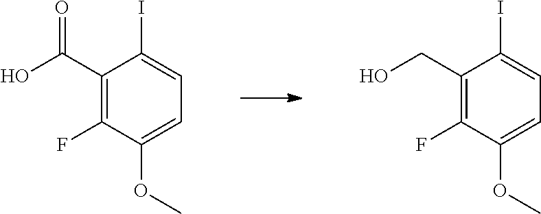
C1(C(O)=O)=C(F)C(OC)=CC=C1I.C1(CO)=C(F)C(OC)=CC=C1I
